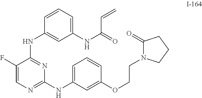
C1=CC=C(NC(=O)C=C)C=C1NC1=NC(NC2=CC=CC(OCCN3C(=O)CCC3)=C2)=NC=C1F
